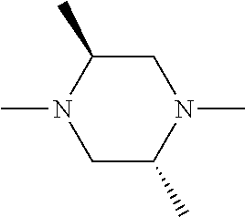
C1(C)N(C)CC(C)N(C)C1
